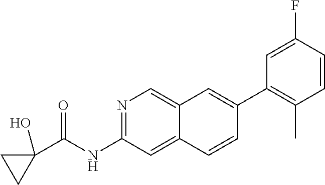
C1=C(F)C=CC(C)=C1C1=CC2=CN=C(NC(C3(O)CC3)=O)C=C2C=C1
